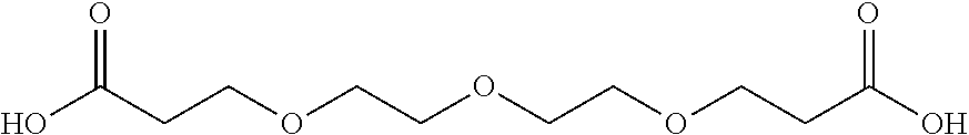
C(COCCOCCOCCC(O)=O)C(O)=O
